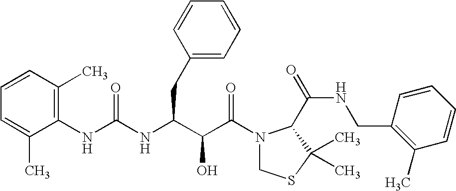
C1=CC(C)=C(NC(=O)NC(CC2=CC=CC=C2)C(C(N2CSC(C)(C)C2C(NCC2=C(C)C=CC=C2)=O)=O)O)C(C)=C1
